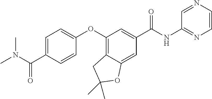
C1=C(C(N(C)C)=O)C=CC(OC2=C3C(=CC(C(=O)NC4=NC=CN=C4)=C2)OC(C)(C)C3)=C1
